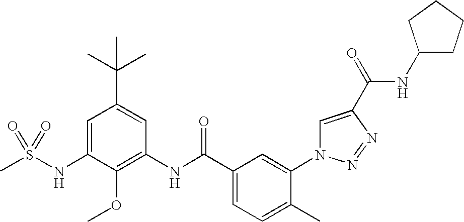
CS(NC1=CC(C(C)(C)C)=CC(NC(C2=CC=C(C)C(N3C=C(C(=O)NC4CCCC4)N=N3)=C2)=O)=C1OC)(=O)=O
